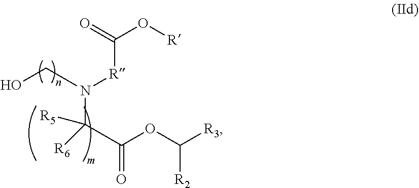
O=C(O[R])[R]N(C([R5])([R6])C(OC([R3])[R2])=O)CO
